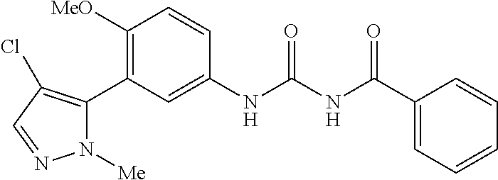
C1([MeO])=C(C2=C(Cl)C=NN2[Me])C=C(NC(NC(C2=CC=CC=C2)=O)=O)C=C1
